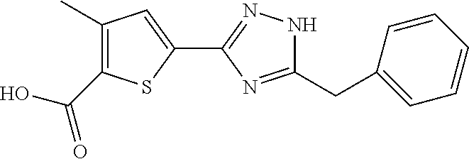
C1(C)=C(C(O)=O)SC(C2=NNC(CC3=CC=CC=C3)=N2)=C1
